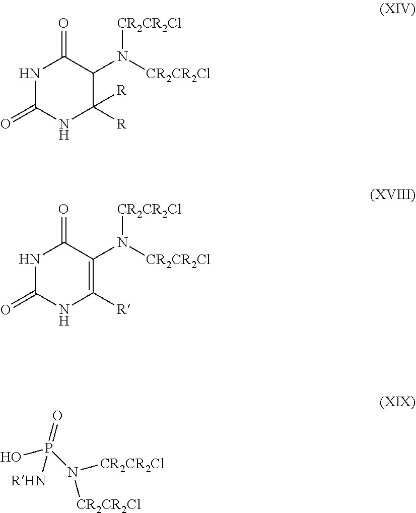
N1C(=O)NC([R])([R])C(N([CR2CR2Cl])[CR2CR2Cl])C1=O.N1C(=O)NC([R])=C(N([CR2CR2Cl])[CR2CR2Cl])C1=O.OP(N([CR2CR2Cl])[CR2CR2Cl])(=O)[RHN]
